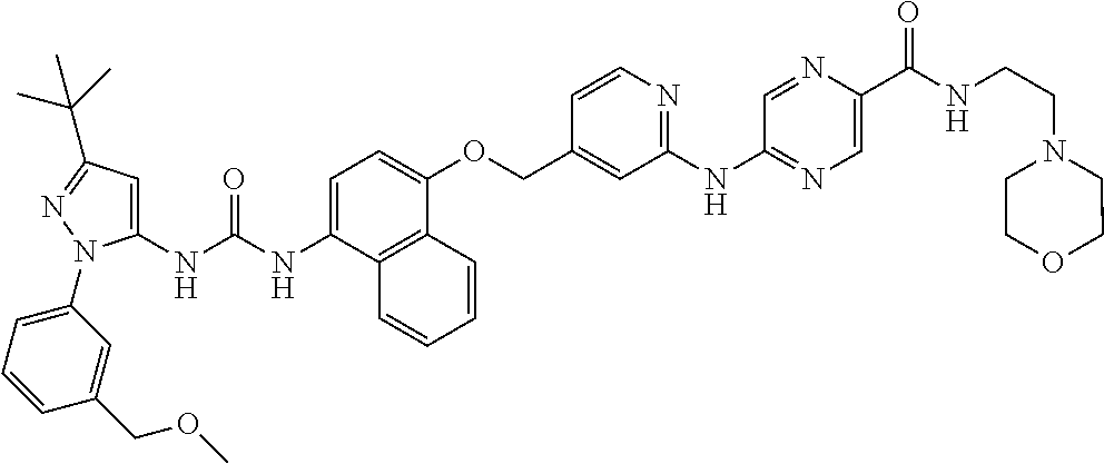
C1=C(NC(NC2=CC(C(C)(C)C)=NN2C2=CC=CC(COC)=C2)=O)C2=C(C(OCC3=CC(NC4=NC=C(C(NCCN5CCOCC5)=O)N=C4)=NC=C3)=C1)C=CC=C2
